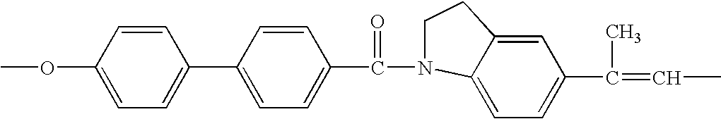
C1(C2=CC=C(C(=O)N3C4=CC=C(C(=CC)C)C=C4CC3)C=C2)=CC=C(OC)C=C1
